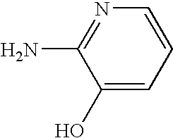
NC1=NC=CC=C1O
